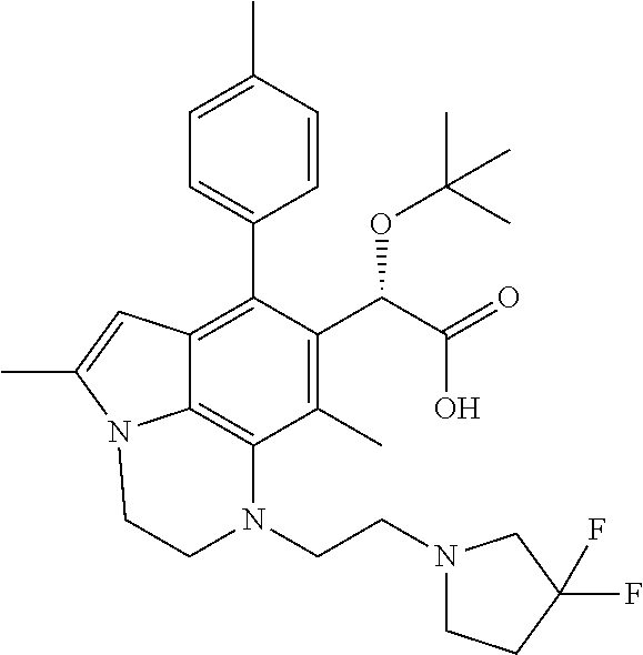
C1=C(C)C=CC(C2=C3C4=C(C(C)=C2C(C(O)=O)OC(C)(C)C)N(CCN2CCC(F)(F)C2)CCN4C(C)=C3)=C1
